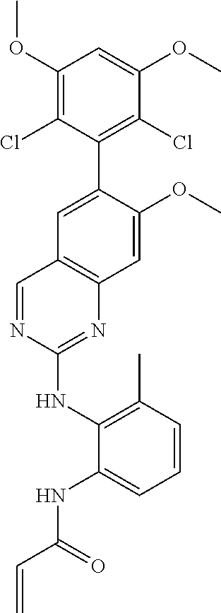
C1(OC)=C(Cl)C(C2=CC3=C(C=C2OC)N=C(NC2=C(C)C=CC=C2NC(C=C)=O)N=C3)=C(Cl)C(OC)=C1
